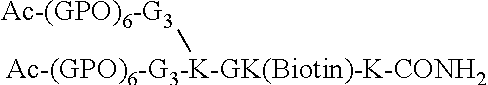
[Ac-(GPO)6-G3-K-GK(Biotin)-K-CONH2][Ac-(GPO)6-G3]
